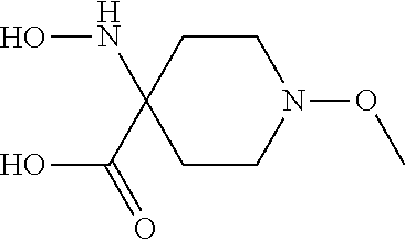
C1CC(NO)(C(O)=O)CCN1OC
